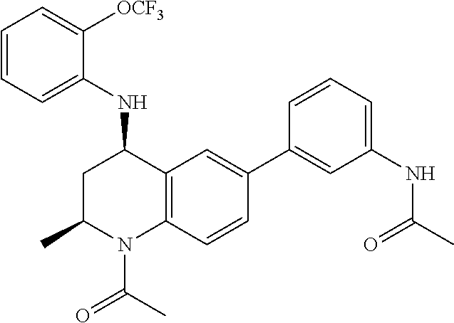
N(C1CC(C)N(C(C)=O)C2=C1C=C(C1=CC(NC(C)=O)=CC=C1)C=C2)C1=CC=CC=C1[OCF3]
